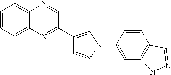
C1=NN(C2=CC3=C(C=C2)C=NN3)C=C1C1=NC2=CC=CC=C2N=C1
